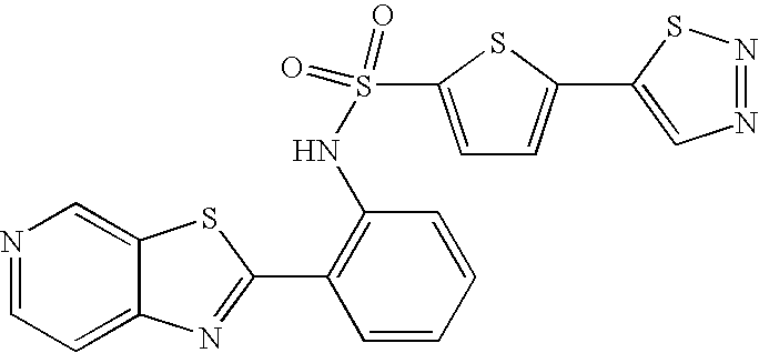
C12=CC=NC=C1SC(C1=C(NS(=O)(=O)C3=CC=C(C4=CN=NS4)S3)C=CC=C1)=N2
